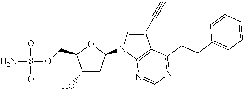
C(OS(N)(=O)=O)C1C(O)CC(N2C=C(C#C)C3=C2N=CN=C3CCC2=CC=CC=C2)O1
